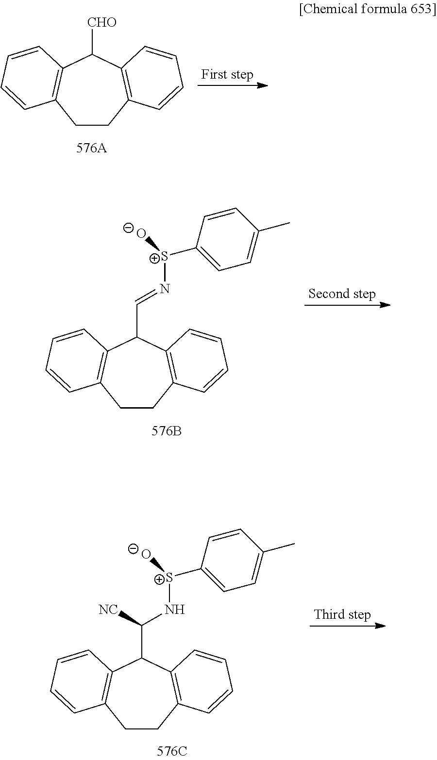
C1CC2=C(C([CHO])C3=C1C=CC=C3)C=CC=C2.C1CC2=C(C(C=N[S+](C3=CC=C(C)C=C3)[O-])C3=C1C=CC=C3)C=CC=C2.C1CC2=C(C(C(N[S+](C3=CC=C(C)C=C3)[O-])[NC])C3=C1C=CC=C3)C=CC=C2
